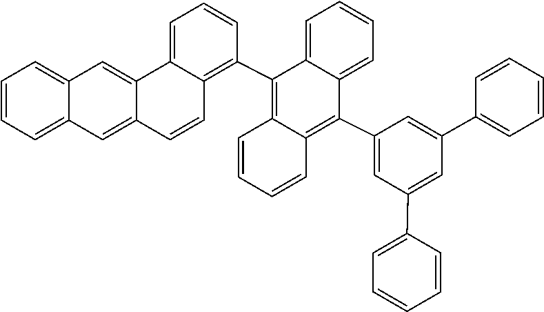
C1=CC=C(C2=CC(C3=C4C(=C(C5=C6C=CC7=CC8=CC=CC=C8C=C7C6=CC=C5)C5=CC=CC=C53)C=CC=C4)=CC(C3=CC=CC=C3)=C2)C=C1
